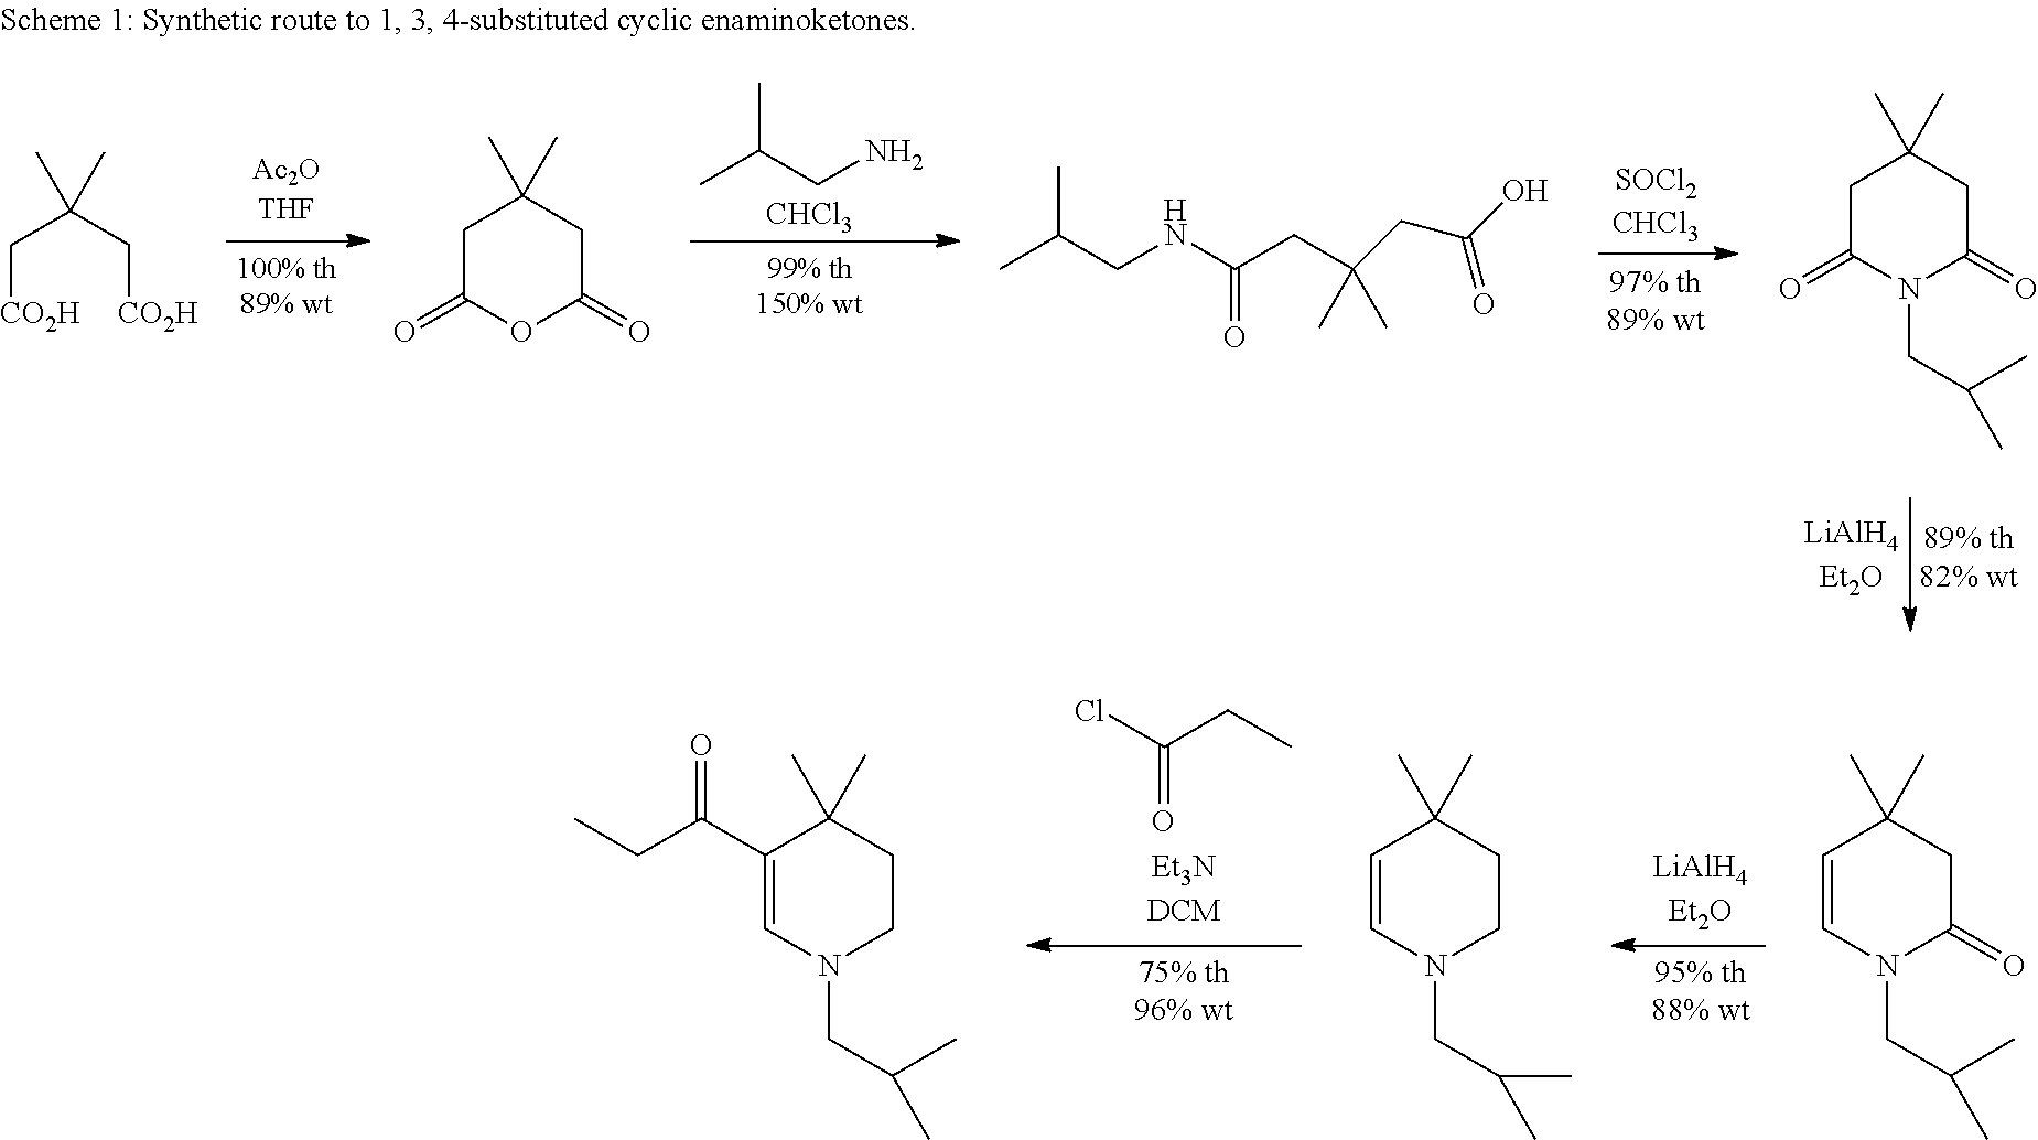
C([CO2H])C(C[CO2H])(C)C.C1C(=O)OC(=O)CC1(C)C.[CHCl3].CC(CN)C.CC(CNC(CC(CC(O)=O)(C)C)=O)C.[SOCl2CHCl3].C1C(=O)N(CC(C)C)C(=O)CC1(C)C.C1=CN(CC(C)C)C(=O)CC1(C)C.C1=CN(CC(C)C)CCC1(C)C.ClC(CC)=O.C1(C(CC)=O)=CN(CC(C)C)CCC1(C)C
